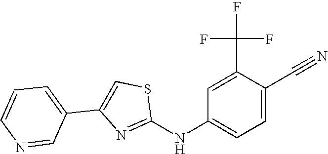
C1(NC2=CC=C(C#N)C(C(F)(F)F)=C2)=NC(C2=CC=CN=C2)=CS1
